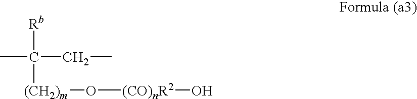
[Rb]C(C)(CC)[(CH2)m]O[(CO)nR2]O
